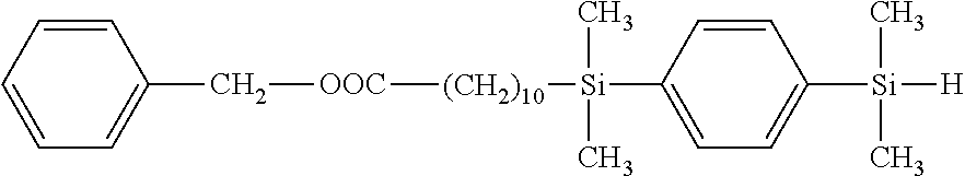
C1([Si](C)(C)[(CH2)10][OOC]CC2=CC=CC=C2)=CC=C([Si]([H])(C)C)C=C1
